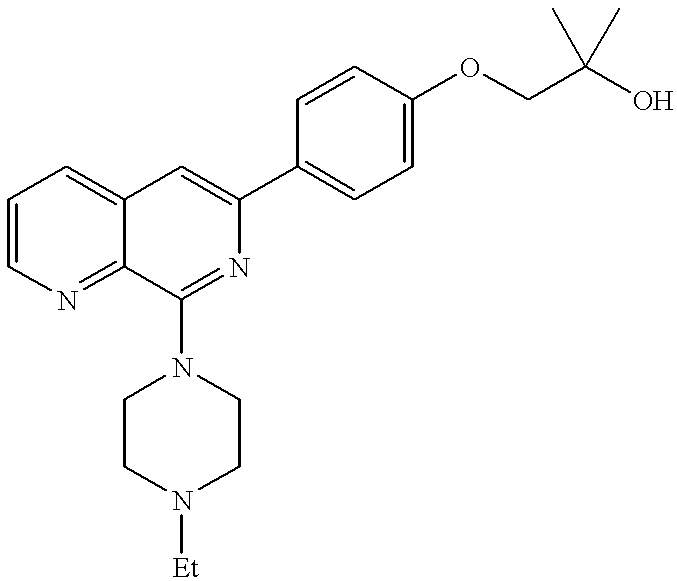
C1=CN=C2C(=C1)C=C(C1=CC=C(OCC(O)(C)C)C=C1)N=C2N1CCN([Et])CC1
